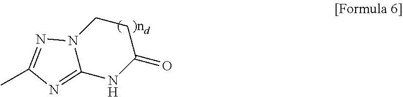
C1CN2C(=NC(C)=N2)NC1=O
